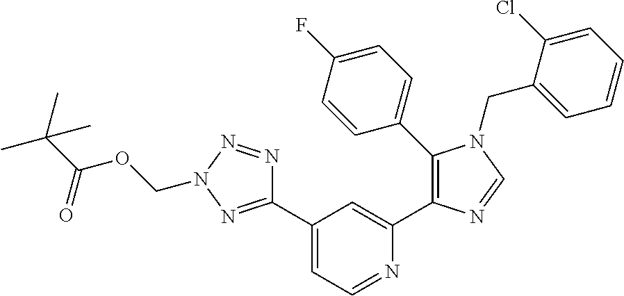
C1(C2=NN(COC(C(C)(C)C)=O)N=N2)=CC=NC(C2=C(C3=CC=C(F)C=C3)N(CC3=CC=CC=C3Cl)C=N2)=C1
